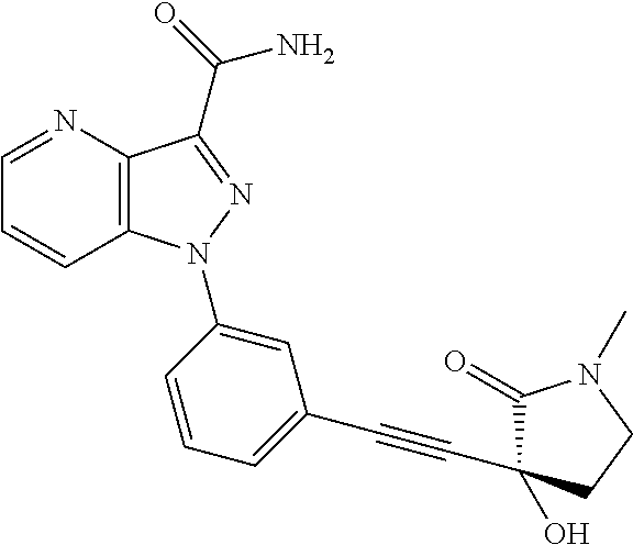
C12=C(N=CC=C1)C(C(=O)N)=NN2C1=CC(C#CC2(O)C(=O)N(C)CC2)=CC=C1
